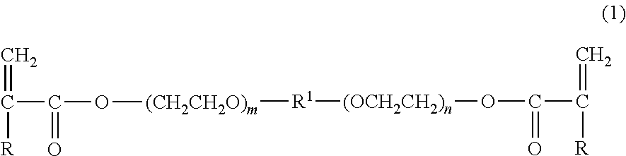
[(CH2CH2O)m]([R1][(OCH2CH2)n]OC(C(=C)[R])=O)OC(C(=C)[R])=O
